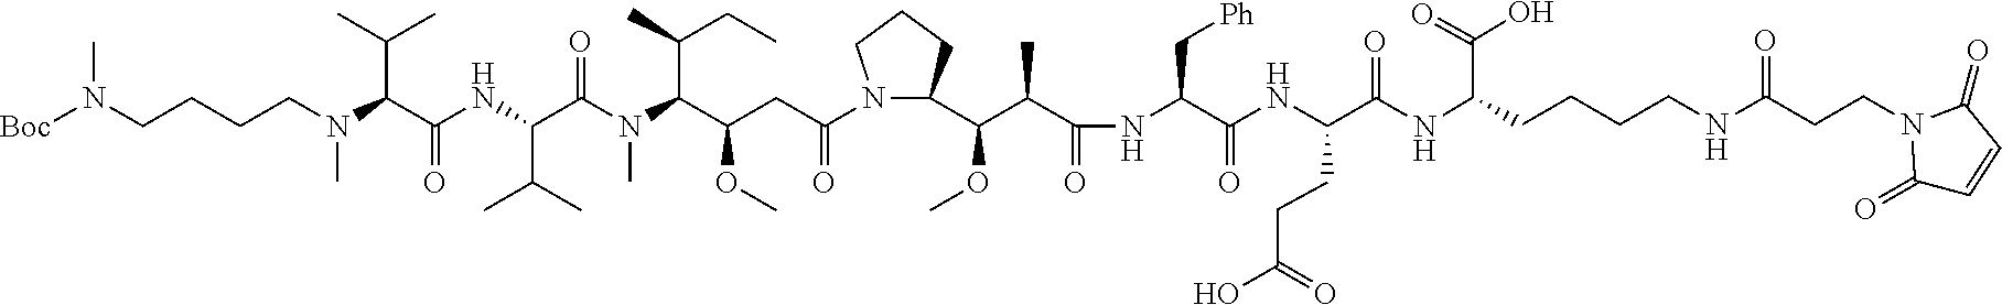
N(C(C(NC(=O)C(NC(C(C(C1N(C(CC(C(N(C(C(NC(C(N(C)CCCCN([Boc])C)C(C)C)=O)C(C)C)=O)C)C(C)CC)OC)=O)CCC1)OC)C)=O)C[Ph])CCC(O)=O)=O)C(CCCCNC(CCN1C(=O)C=CC1=O)=O)C(O)=O
